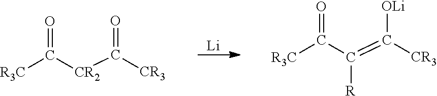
[Li].O=C([CR2]C([CR3])=O)[R3C].O=C(C(=C([CR3])[OLi])[R])[R3C]
